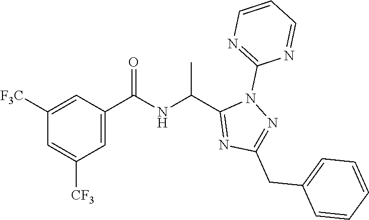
C1=C([CF3])C=C(C(=O)NC(C)C2=NC(CC3=CC=CC=C3)=NN2C2=NC=CC=N2)C=C1[F3C]
